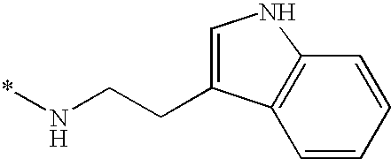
C1=C(CCN*)C2=C(N1)C=CC=C2
